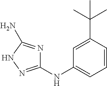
C1=C(C(C)(C)C)C=CC=C1NC1=NNC(N)=N1
